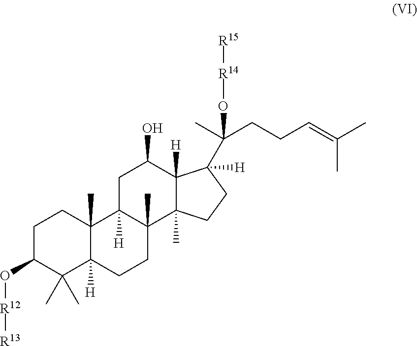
C1C(O[R12][R13])C(C)(C)C2([H])C(C)(C1)C1([H])C(C)(CC2)C2(C)C([H])(C(O)C1)C([H])(C(C)(CCC=C(C)C)O[R14][R15])CC2
